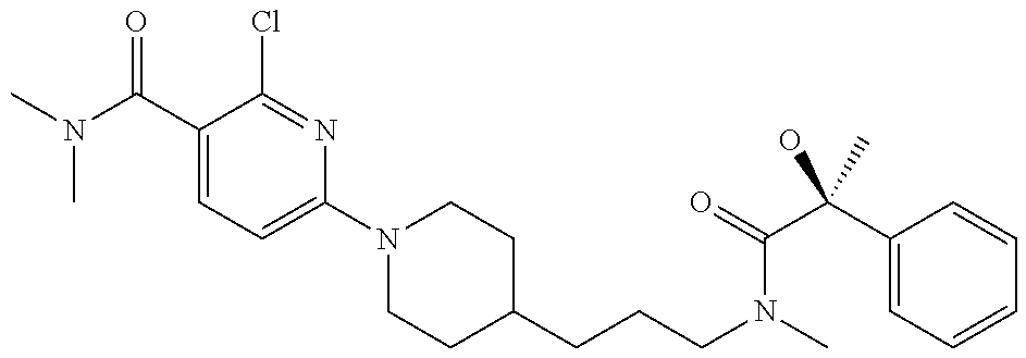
CN(C(C1=CC=C(N2CCC(CCCN(C)C(=O)C(C3=CC=CC=C3)(O)C)CC2)N=C1Cl)=O)C
